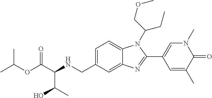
C1=C(CNC(C(OC(C)C)=O)C(O)C)C=C2C(=C1)N(C(CC)COC)C(C1=CN(C)C(=O)C(C)=C1)=N2
